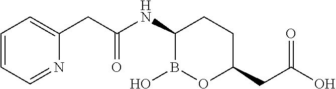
C1(NC(CC2=CC=CC=N2)=O)B(O)OC(CC(O)=O)CC1
